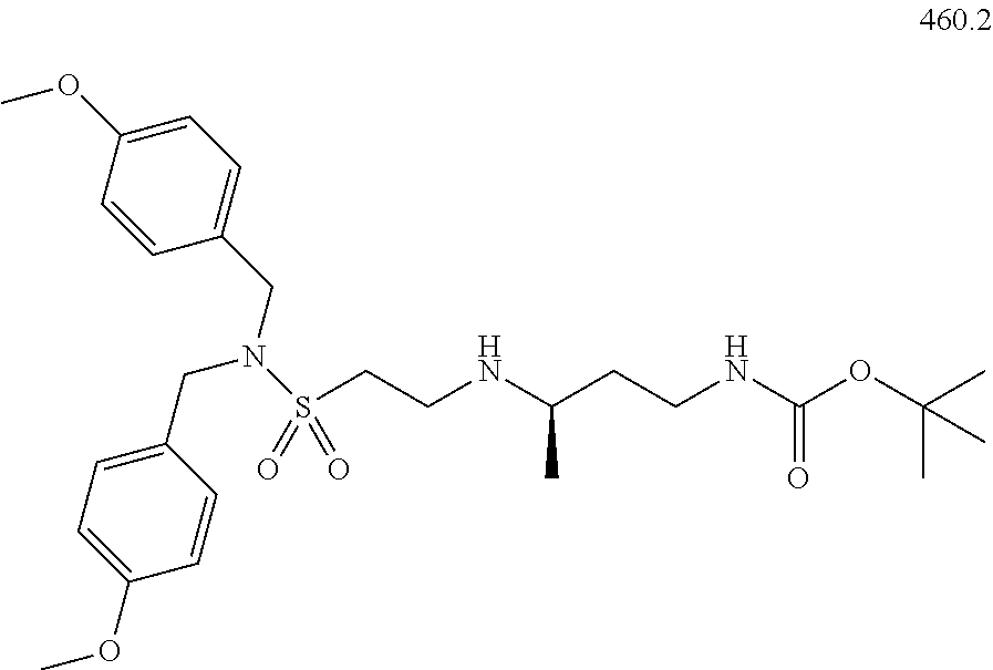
C1=C(OC)C=CC(CN(S(=O)(CCNC(CCNC(OC(C)(C)C)=O)C)=O)CC2=CC=C(OC)C=C2)=C1
